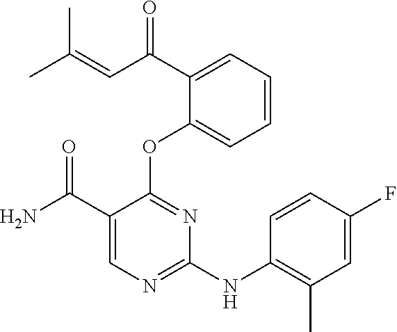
C(C1=CC=CC=C1OC1=NC(NC2=C(C)C=C(F)C=C2)=NC=C1C(N)=O)(C=C(C)C)=O
